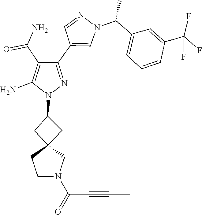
C12(CC(N3N=C(C4=CN(C(C5=CC=CC(C(F)(F)F)=C5)C)N=C4)C(C(=O)N)=C3N)C1)CCN(C(=O)C#CC)C2
